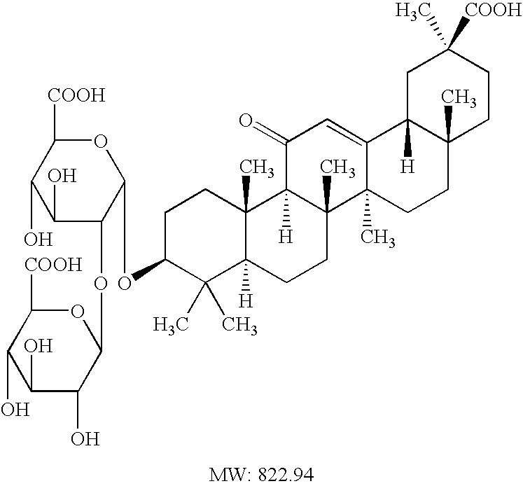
C1C(OC2OC([COOH])C(O)C(O)C2OC2OC([COOH])C(O)C(O)C2O)C(C)(C)C2([H])C(C)(C1)C1([H])C(C)(CC2)C2(C)C(=CC1=O)C1([H])C(C)(CC2)CCC([COOH])(C)C1
